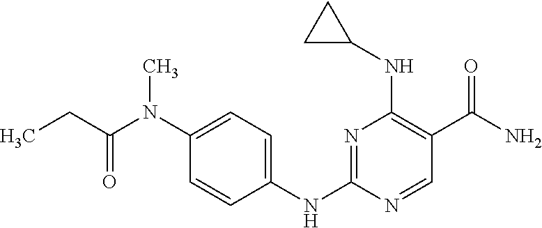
N1=C(NC2=CC=C(N(C(CC)=O)C)C=C2)N=CC(C(N)=O)=C1NC1CC1
